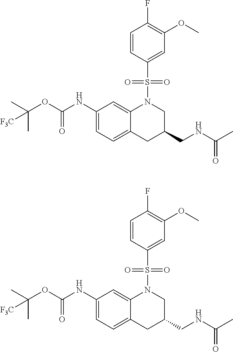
C1(NC(OC(C)(C)[F3C])=O)=CC=C2C(=C1)N(S(C1=CC(OC)=C(F)C=C1)(=O)=O)CC(CNC(C)=O)C2.C1(NC(OC(C)(C)[F3C])=O)=CC=C2C(=C1)N(S(C1=CC(OC)=C(F)C=C1)(=O)=O)CC(CNC(C)=O)C2
